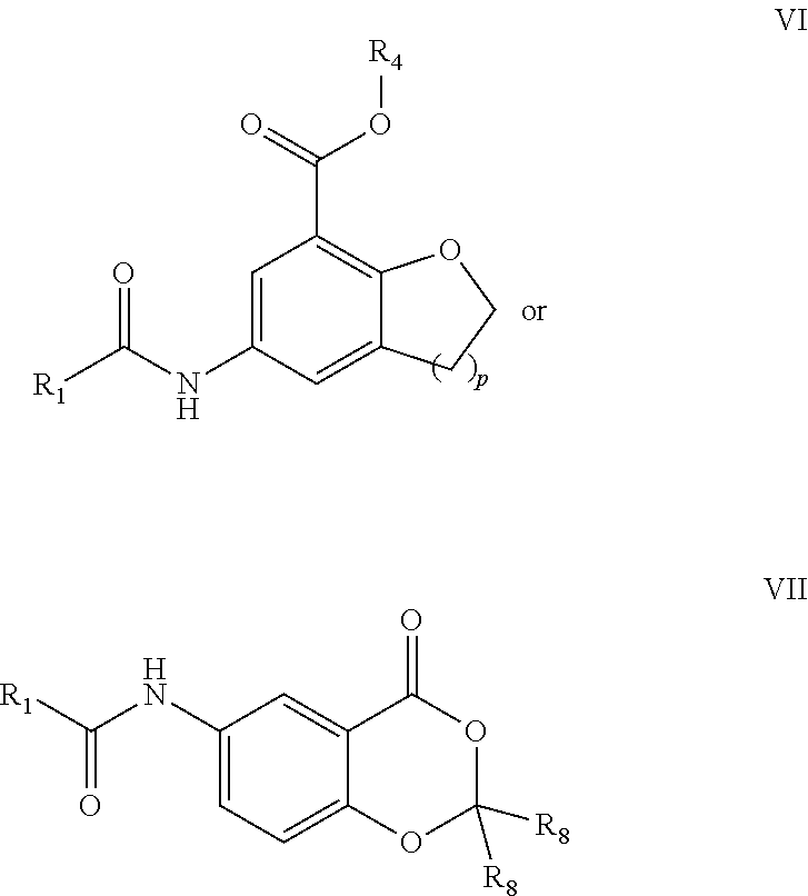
C1=C(NC([R1])=O)C=C2C(=C1C(=O)O[R4])OCC2.C1(NC(=O)[R1])=CC=C2C(=C1)C(=O)OC([R8])([R8])O2
